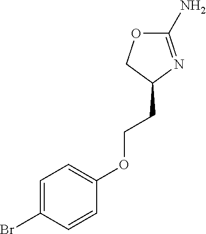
C1(N)=NC(CCOC2=CC=C(Br)C=C2)CO1
